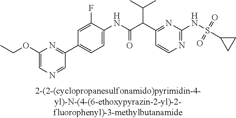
N1=C(NS(=O)(=O)C2CC2)N=C(C(C(NC2=CC=C(C3=NC(OCC)=CN=C3)C=C2F)=O)C(C)C)C=C1
